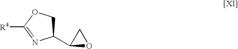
C1(C2OC2)COC([R4])=N1
